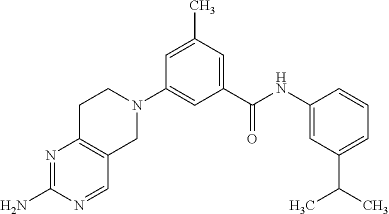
N1=C(N)N=CC2=C1CCN(C1=CC(C(NC3=CC(C(C)C)=CC=C3)=O)=CC(C)=C1)C2
